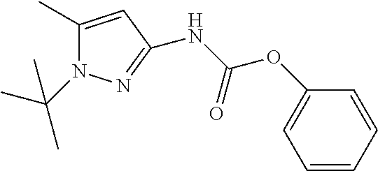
C1(C)=CC(NC(OC2=CC=CC=C2)=O)=NN1C(C)(C)C
